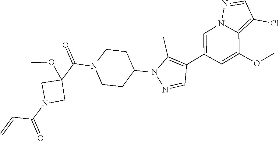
C1=C(C2=C(C)N(C3CCN(C(C4(OC)CN(C(=O)C=C)C4)=O)CC3)N=C2)C=C(OC)C2=C(Cl)C=NN12
